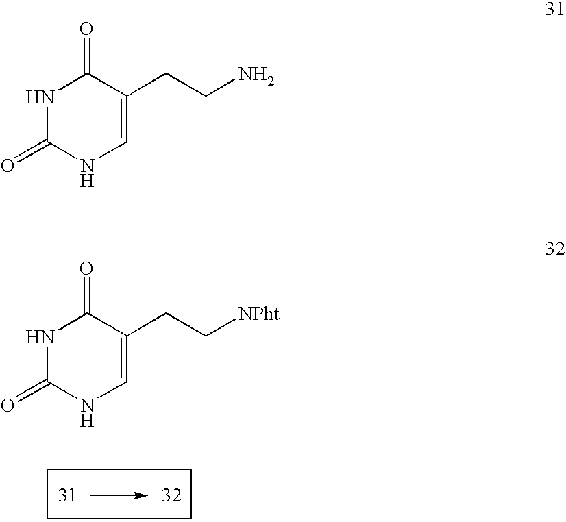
N1C(=O)NC=C(CC[NPht])C1=O.N1C(=O)NC=C(CCN)C1=O
